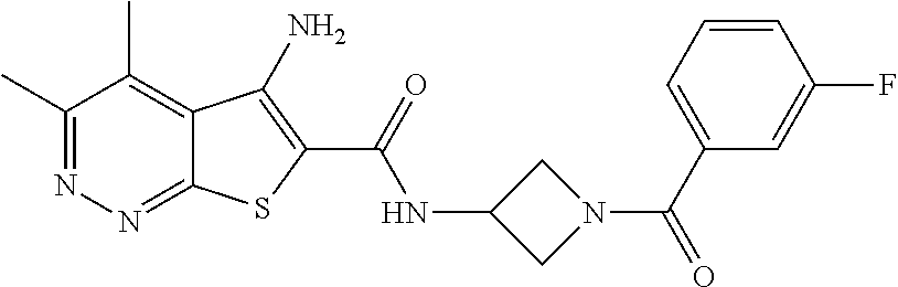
C1(C)=NN=C2C(=C1C)C(N)=C(C(=O)NC1CN(C(C3=CC=CC(F)=C3)=O)C1)S2
